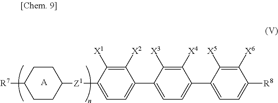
[A].C1([Z1]C2CCC([R7])CC2)=CC=C(C2=CC=C(C3=CC=C([R8])C([X6])=C3[X5])C([X4])=C2[X3])C([X2])=C1[X1]
